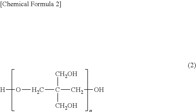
[H]OCC(CO)([CH2OH])[CH2OH]
